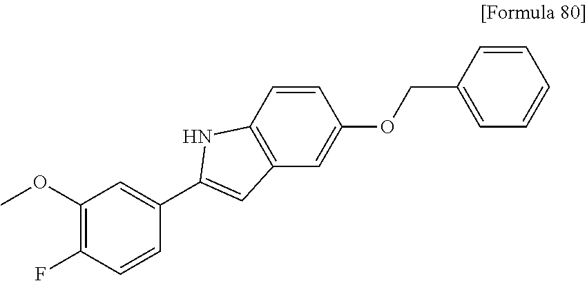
C1=CC2=C(C=C1OCC1=CC=CC=C1)C=C(C1=CC(OC)=C(F)C=C1)N2
